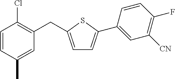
C1=CC(C)=CC(CC2=CC=C(C3=CC([CN])=C(F)C=C3)S2)=C1Cl
